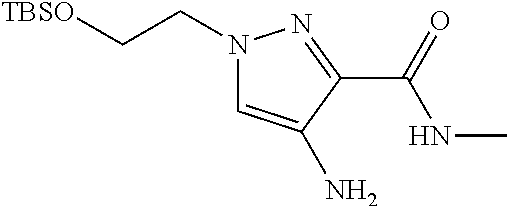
N1(CC[TBSO])C=C(N)C(C(=O)NC)=N1
